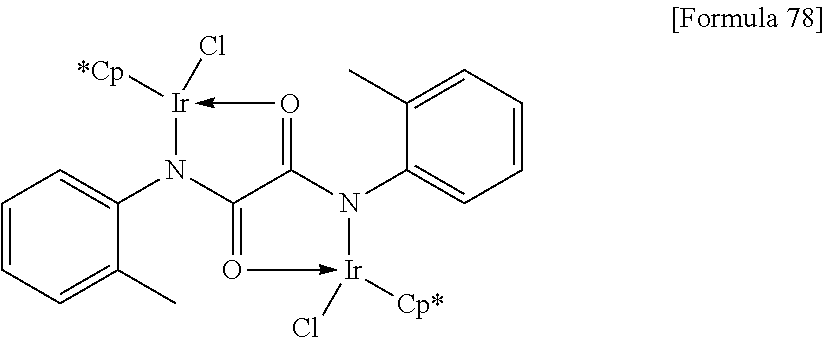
C1=CC=C(C)C(N2C3=O->[Ir](Cl)([Cp*])N(C4=CC=CC=C4C)C3=O->[Ir]2([*Cp])Cl)=C1
